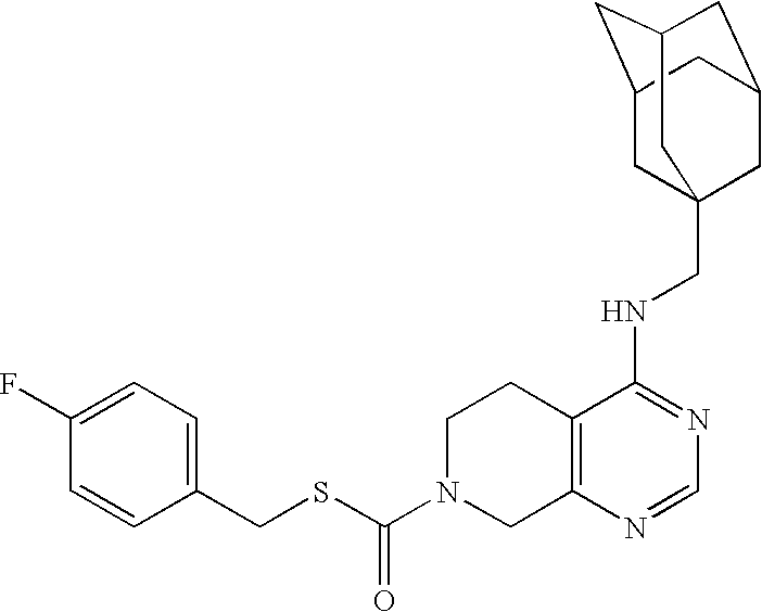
C12=C(N=CN=C1NCC13CC4CC(CC(C1)C4)C3)CN(C(SCC1=CC=C(F)C=C1)=O)CC2
